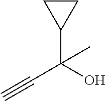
C#CC(O)(C1CC1)C
